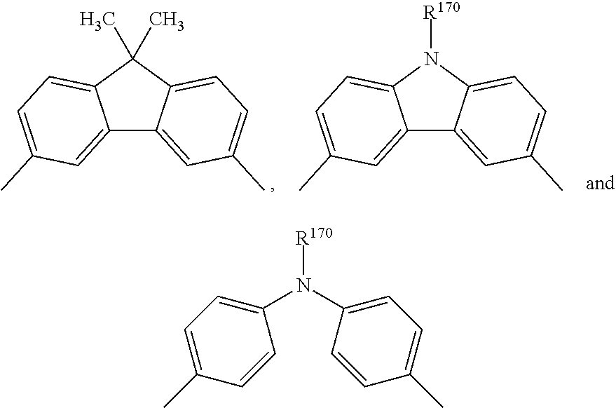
C12=CC(C)=CC=C1C(C)(C)C1=CC=C(C)C=C21.C12=CC(C)=CC=C1N([R170])C1=CC=C(C)C=C21.C1=C(C)C=CC(N([R170])C2=CC=C(C)C=C2)=C1
